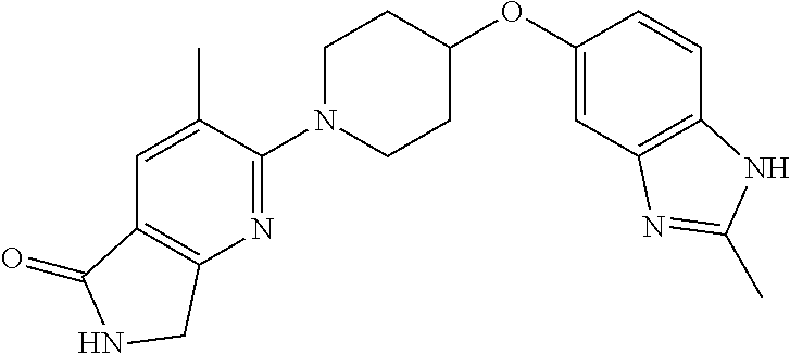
C1(OC2CCN(C3=NC4=C(C=C3C)C(=O)NC4)CC2)=CC2=C(C=C1)NC(C)=N2
